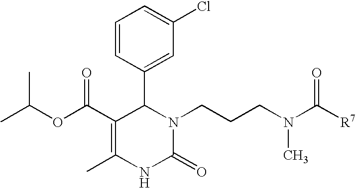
C1(C(OC(C)C)=O)=C(C)NC(=O)N(CCCN(C([R7])=O)C)C1C1=CC(Cl)=CC=C1
